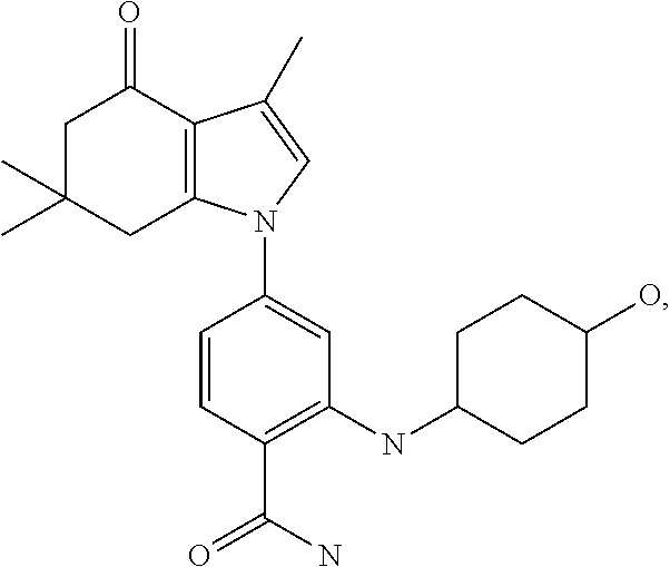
C1C(C)(C)CC2=C(C1=O)C(C)=CN2C1=CC(NC2CCC(O)CC2)=C(C(N)=O)C=C1
